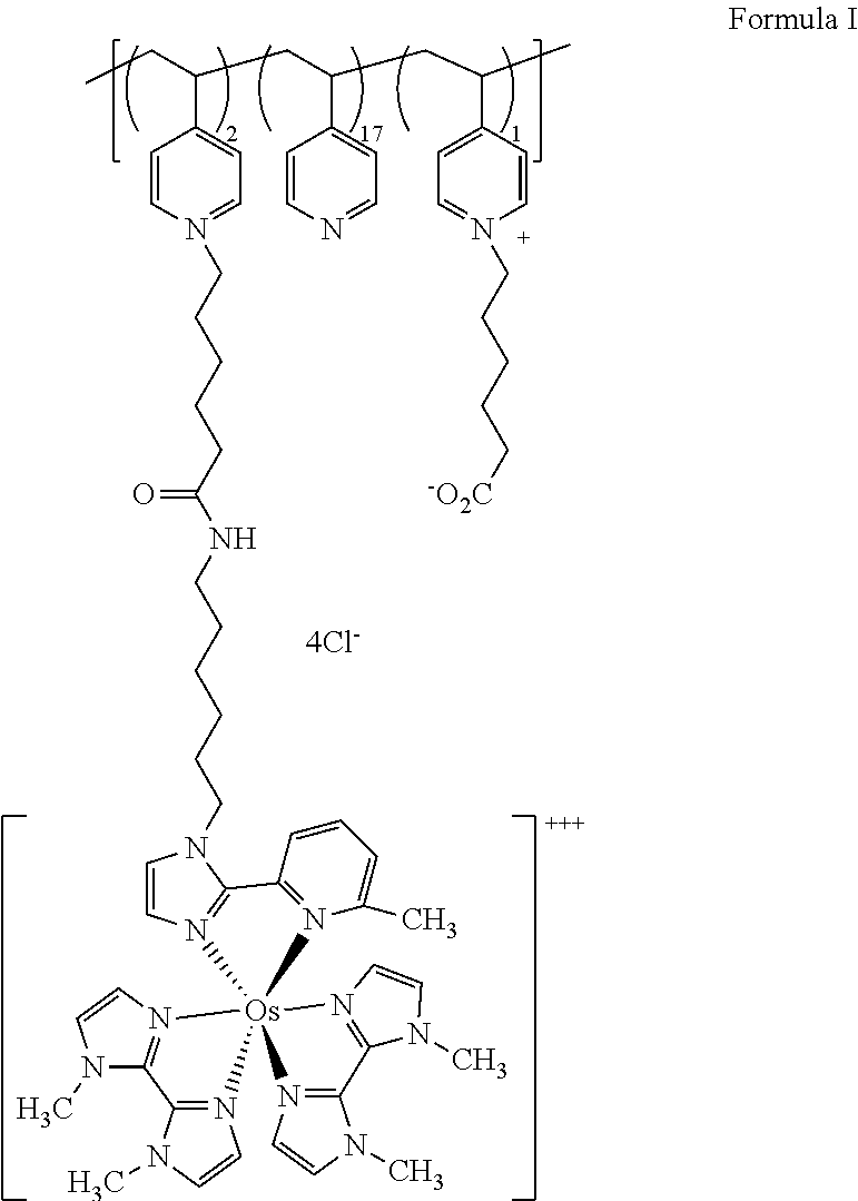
CCC(CC(CC(C)C1=CC=N(CCCCC[-O2C])[C+]=C1)C1=CC=NC=C1)C1=CC=N(CCCCCC(NCCCCCCN2C=CN3=C2C2=N(C(C)=CC=C2)[Os]324(N3=C(N(C)C=C3)C3=N2C=CN3C)N2=C(C3=N4C=CN3C)N(C)C=C2)=O)C=C1
